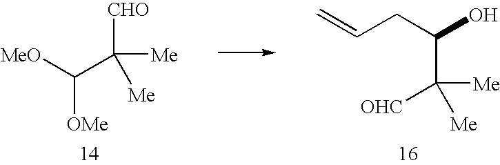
[MeO]C(C([CHO])([Me])[Me])[OMe].C([Me])(C(O)CC=C)([OHC])[Me]
